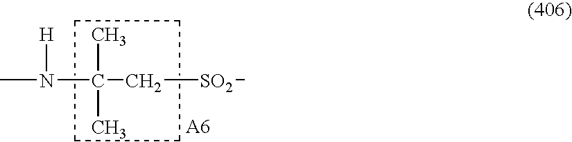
CN([H])C(C)(C)C[SO2]C.C1CCC1
